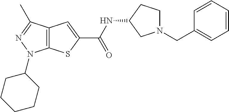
N(C(=O)C1=CC2=C(S1)N(C1CCCCC1)N=C2C)C1CCN(CC2=CC=CC=C2)C1
